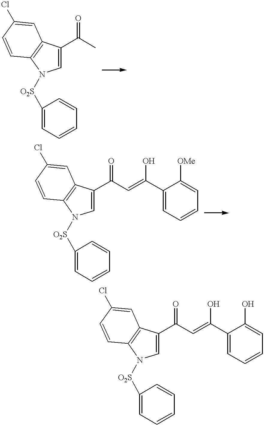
C1(C(C)=O)=CN([O2S]C2=CC=CC=C2)C2=C1C=C(Cl)C=C2.C1(C(C=C(C2=CC=CC=C2[OMe])O)=O)=CN([O2S]C2=CC=CC=C2)C2=C1C=C(Cl)C=C2.C1(C(C=C(C2=CC=CC=C2O)O)=O)=CN([O2S]C2=CC=CC=C2)C2=C1C=C(Cl)C=C2
